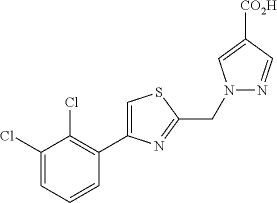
C1(Cl)=CC=CC(C2=CSC(CN3N=CC([CO2H])=C3)=N2)=C1Cl
